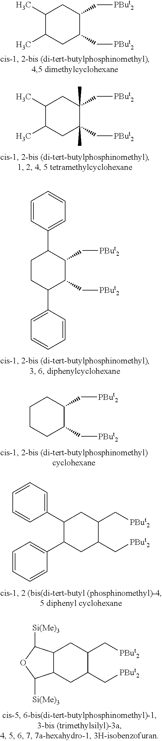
C1(C)C(C)CC(C[PBut2])C(C[PBut2])C1.C1(C)C(C)CC(C[PBut2])(C)C(C[PBut2])(C)C1.C1CC(C2=CC=CC=C2)C(C[PBut2])C(C[PBut2])C1C1=CC=CC=C1.C1CCC(C[PBut2])C(C[PBut2])C1.C1(C2=CC=CC=C2)C(C2=CC=CC=C2)CC(C[PBut2])C(C[PBut2])C1.C12C(CC(C[PBut2])C(C[PBut2])C1)C([Si(Me)3])OC2[Si(Me)3]
